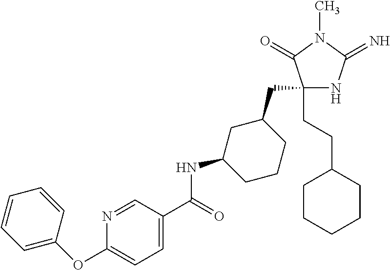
C1(CC2CC(NC(=O)C3=CC=C(OC4=CC=CC=C4)N=C3)CCC2)(CCC2CCCCC2)NC(=N)N(C)C1=O
